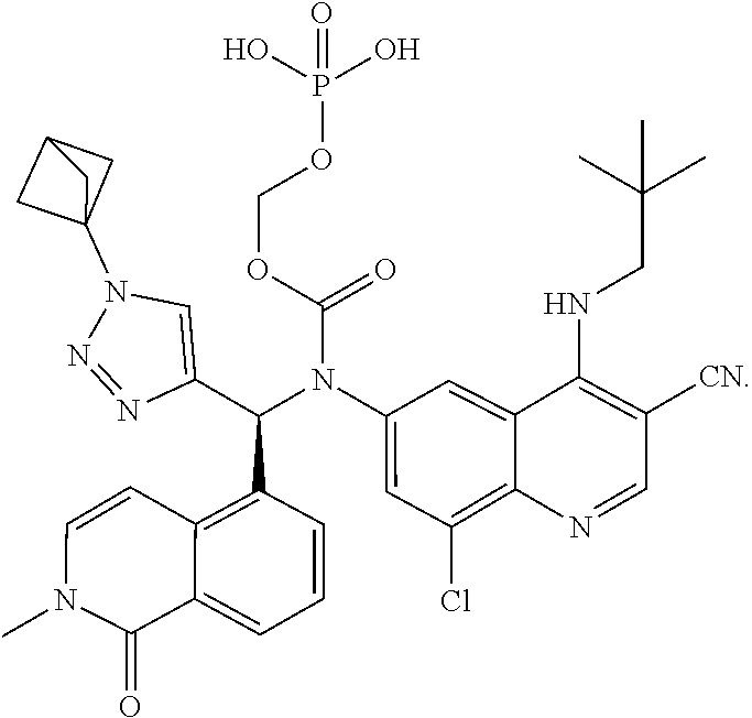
C(OCOP(=O)(O)O)(=O)N(C1=CC(Cl)=C2C(=C1)C(NCC(C)(C)C)=C([CN])C=N2)C(C1=CN(C23CC(C2)C3)N=N1)C1=C2C=CN(C)C(=O)C2=CC=C1
